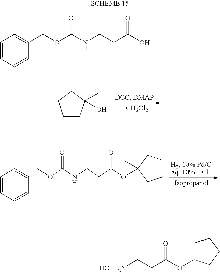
C1=CC=CC(COC(NCCC(O)=O)=O)=C1.[CH2Cl2].C1CC(C)(O)CC1.C1=CC=CC(COC(NCCC(OC2(C)CCCC2)=O)=O)=C1.[HCl.H2N]CCC(OC1(C)CCCC1)=O
